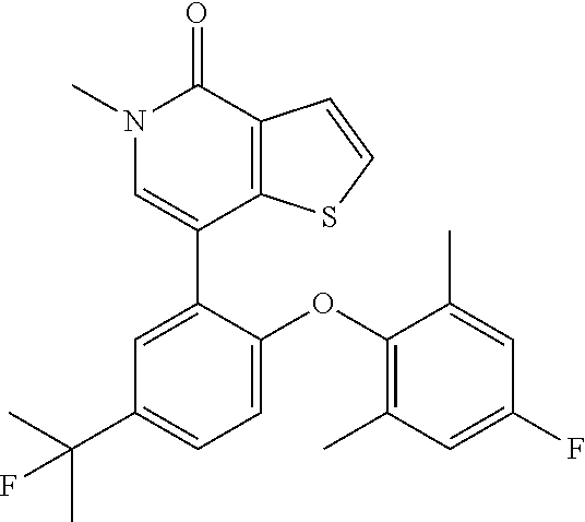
C1=CSC2=C1C(=O)N(C)C=C2C1=CC(C(C)(C)F)=CC=C1OC1=C(C)C=C(F)C=C1C
